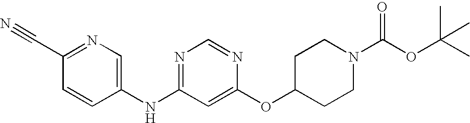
C1(C#N)=NC=C(NC2=NC=NC(OC3CCN(C(OC(C)(C)C)=O)CC3)=C2)C=C1
